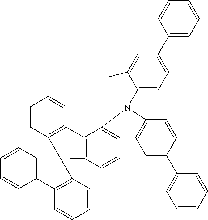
C1(C2=CC=CC=C2)=CC=C(N(C2=CC=CC3=C2C2=C(C=CC=C2)C32C3=C(C=CC=C3)C3=C2C=CC=C3)C2=CC=C(C3=CC=CC=C3)C=C2C)C=C1
